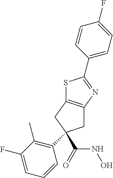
S1C2=C(N=C1C1=CC=C(F)C=C1)CC(C(=O)NO)(C1=C(C)C(F)=CC=C1)C2
